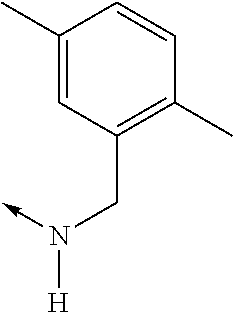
C-N(CC1=C(C)C=CC(C)=C1)[H]
